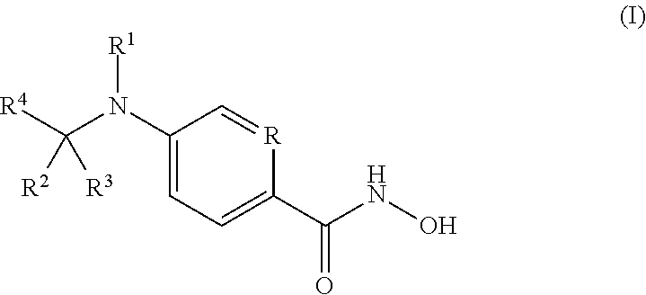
C1(N(C([R4])([R2])[R3])[R1])=CC=C(C(NO)=O)[R]=C1
